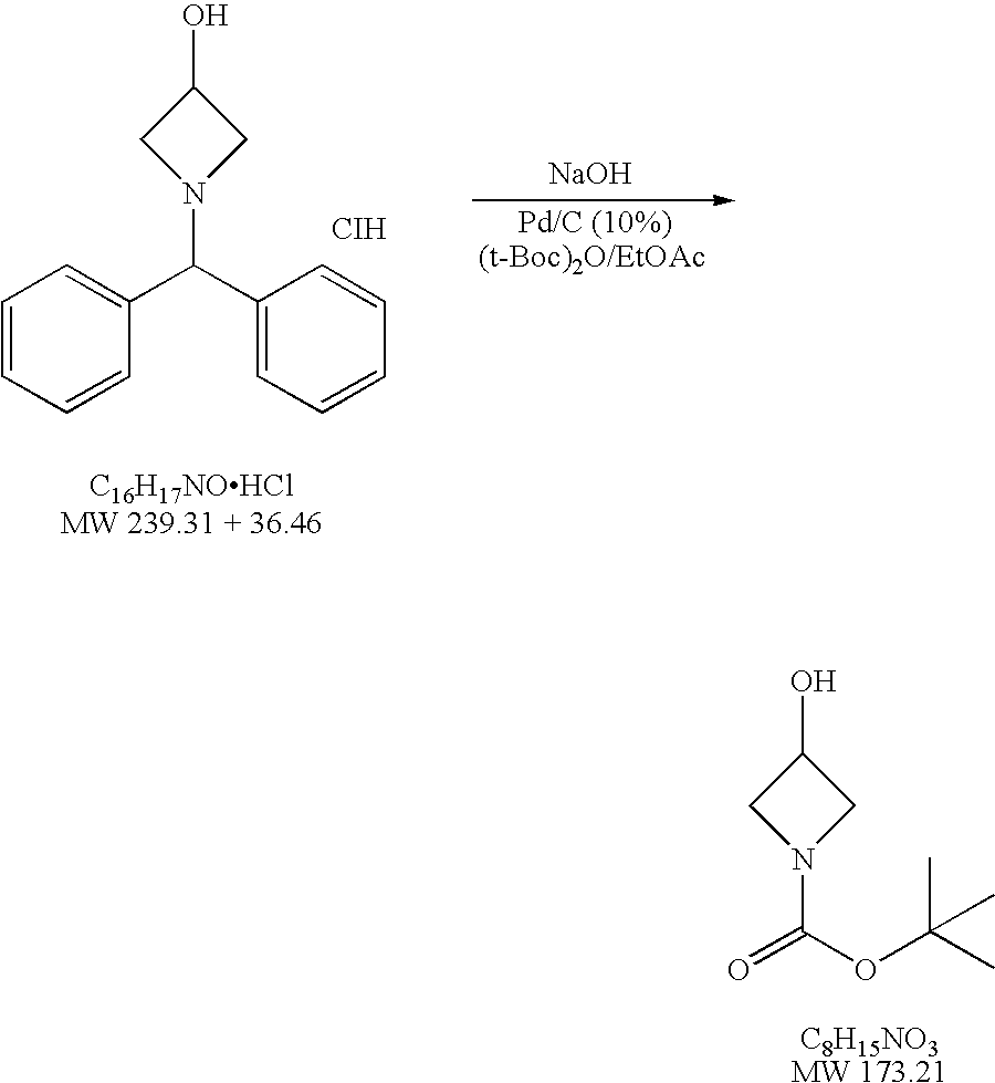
C1=CC=CC(C(C2=CC=CC=C2)N2CC(O)C2)=C1.[CIH].[NaOH].O=C(OC(C)(C)C)N1CC(O)C1
